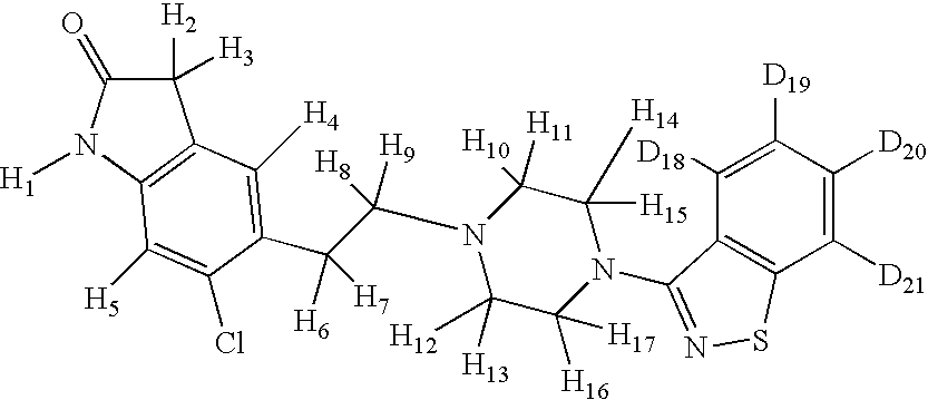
C1([H2])([H3])C(=O)N([H1])C2=C1C([H4])=C(C(C(N1C([H13])([H12])C([H16])([H17])N(C3=NSC4=C3C([D18])=C([D19])C([D20])=C4[D21])C([H15])([H14])C1([H11])[H10])([H8])[H9])([H6])[H7])C(Cl)=C2[H5]
